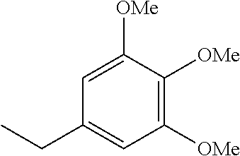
C1([OMe])=C([OMe])C([OMe])=CC(CC)=C1
